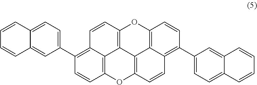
C1=CC2=C3C(=C1C1=CC=C4C(=C1)C=CC=C4)C=CC1=C3C3=C(O2)C=CC2=C(C4=CC=C5C(=C4)C=CC=C5)C=CC(=C32)O1
